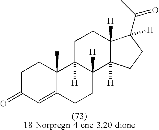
C1C(=O)C=C2C(C)(C1)C1([H])C([H])(CC2)C2([H])C([H])(CC1)C([H])(C(C)=O)CC2
